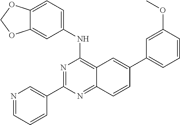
N1=CC=CC(C2=NC(NC3=CC=C4C(=C3)OCO4)=C3C(=N2)C=CC(C2=CC=CC(OC)=C2)=C3)=C1
